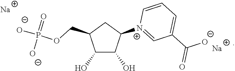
C1(O)C(O)C([N+]2=CC(C(=O)[O-])=CC=C2)CC1COP([O-])(=O)[O-].[Na].[Na]
